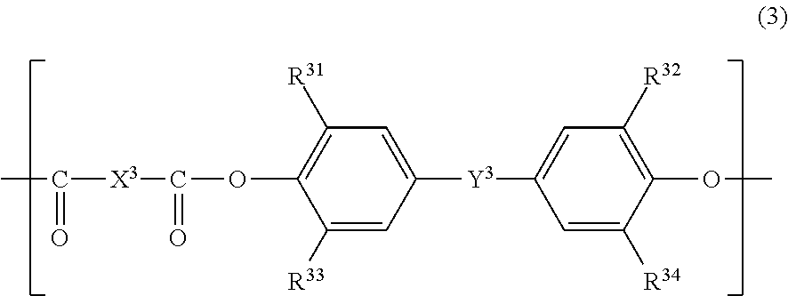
CC([X3]C(=O)OC1=C([R31])C=C([Y3]C2=CC([R32])=C(OC)C([R34])=C2)C=C1[R33])=O
